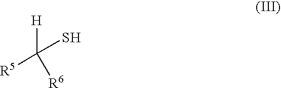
[H]C([R6])(S)[R5]
